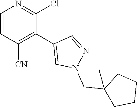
C1=CC([CN])=C(C2=CN(CC3(C)CCCC3)N=C2)C(Cl)=N1
